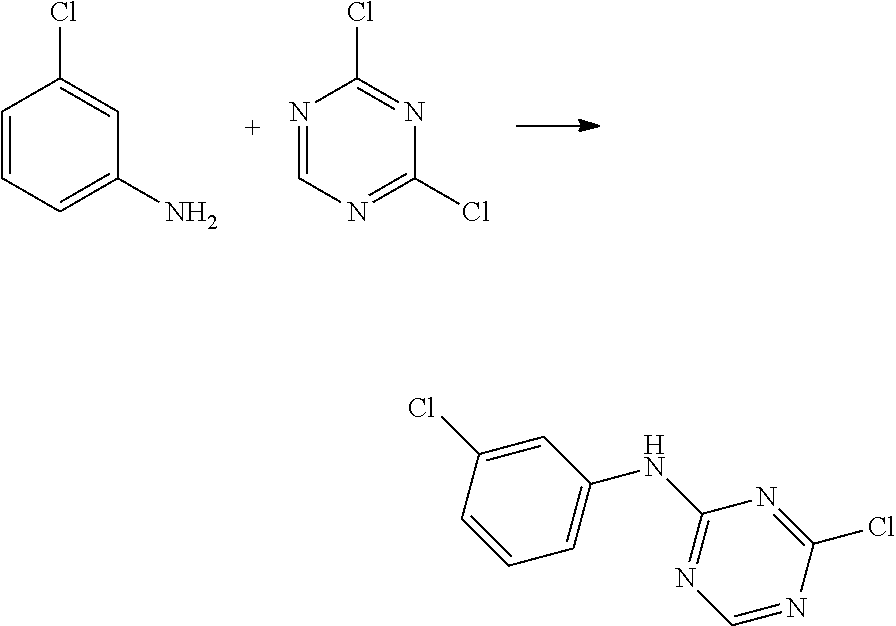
C1=CC=C(N)C=C1Cl.N1=CN=C(Cl)N=C1Cl.C1=CC(Cl)=CC(NC2=NC=NC(Cl)=N2)=C1
